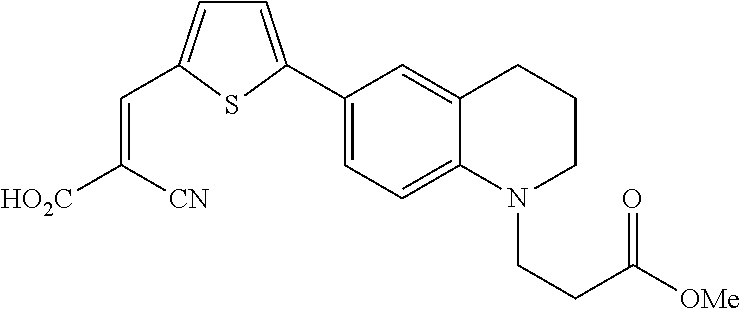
C1(C2=CC=C(C=C([HO2C])[CN])S2)=CC=C2C(=C1)CCCN2CCC([OMe])=O
